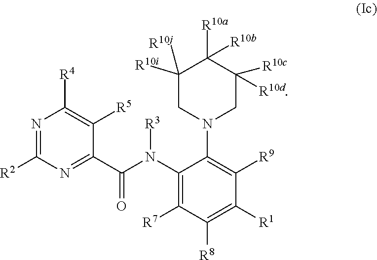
N1=C([R2])N=C(C(N(C2=C([R7])C([R8])=C([R1])C([R9])=C2N2CC([R10i])([R10j])C([R10a])([R10b])C([R10d])([R10c])C2)[R3])=O)C([R5])=C1[R4]
